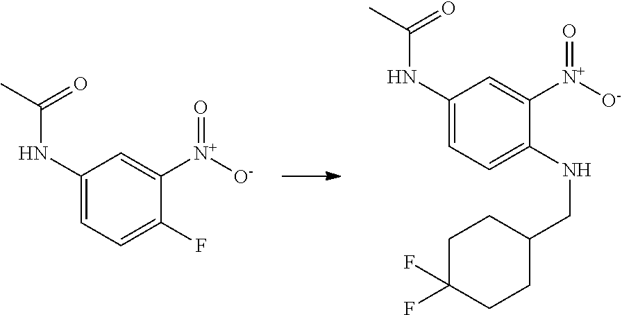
C1(NC(C)=O)=CC=C(F)C([N+]([O-])=O)=C1.C1(NC(C)=O)=CC=C(NCC2CCC(F)(F)CC2)C([N+]([O-])=O)=C1
